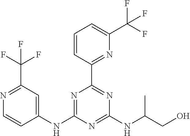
N1=C(C(F)(F)F)C=C(NC2=NC(C3=NC(C(F)(F)F)=CC=C3)=NC(NC(CO)C)=N2)C=C1
